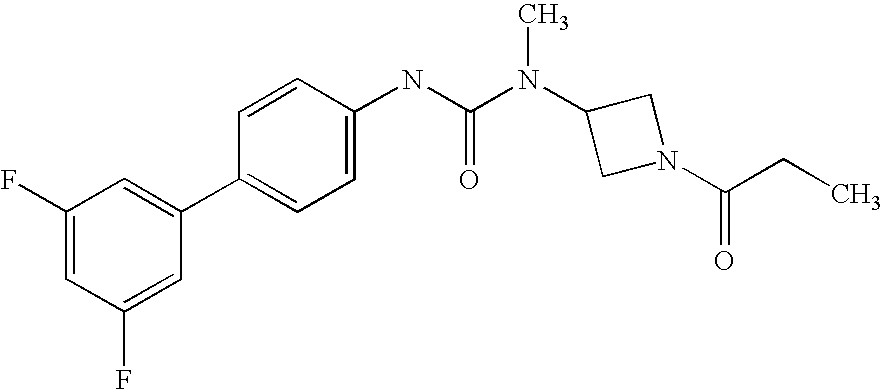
C1(F)=CC(F)=CC(C2=CC=C(NC(N(C3CN(C(CC)=O)C3)C)=O)C=C2)=C1
